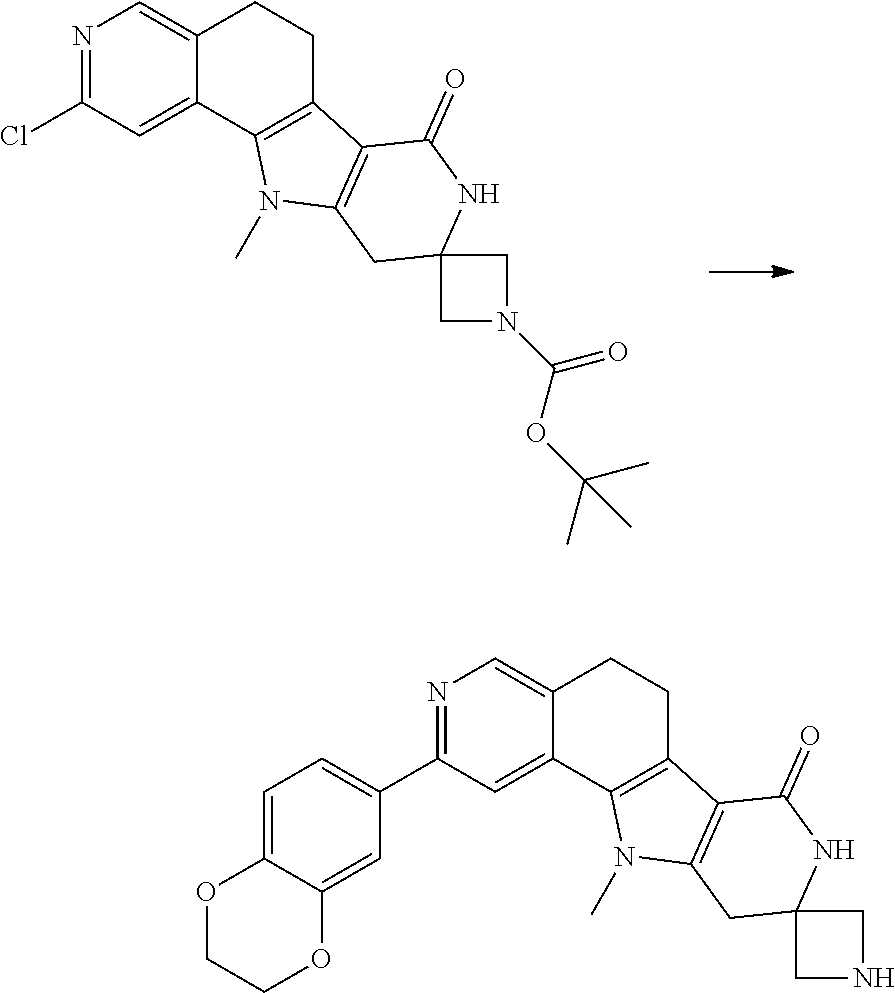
N1=C(Cl)C=C2C(=C1)CCC1=C2N(C)C2=C1C(=O)NC1(C2)CN(C(OC(C)(C)C)=O)C1.N1=C(C2=CC=C3C(=C2)OCCO3)C=C2C(=C1)CCC1=C2N(C)C2=C1C(=O)NC1(C2)CNC1
